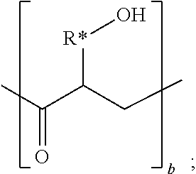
CC(C(CC)[R*]O)=O
